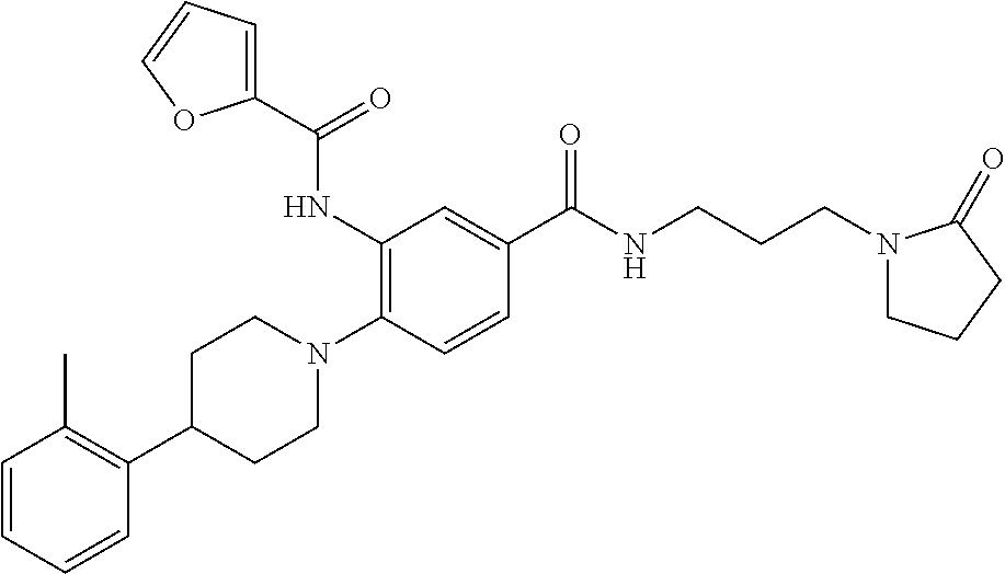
C1=CC=CC(C2CCN(C3=C(NC(C4=CC=CO4)=O)C=C(C(NCCCN4CCCC4=O)=O)C=C3)CC2)=C1C
